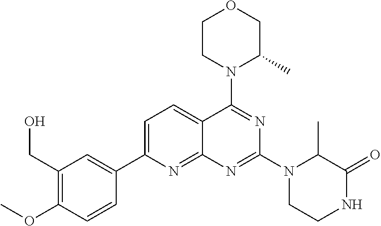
C1=C(C2=CC(CO)=C(OC)C=C2)N=C2C(=C1)C(N1C(C)COCC1)=NC(N1CCNC(=O)C1C)=N2
